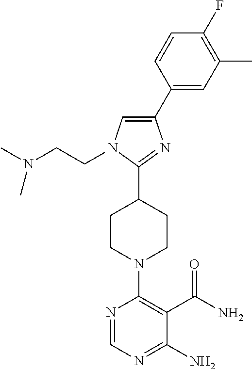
N1=CN=C(N)C(C(N)=O)=C1N1CCC(C2=NC(C3=CC(C)=C(F)C=C3)=CN2CCN(C)C)CC1
